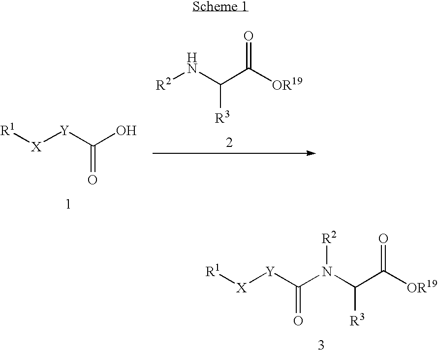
[R1][X][Y]C(O)=O.[R2]NC([R3])C(=O)[OR19].[R1][X][Y]C(N([R2])C([R3])C(=O)[OR19])=O
